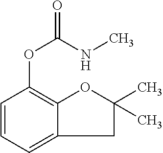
C1=CC=C2C(=C1OC(=O)NC)OC(C)(C)C2
